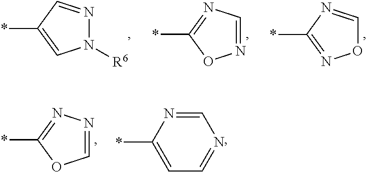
N1([R6])N=CC(*)=C1.C1(*)=NC=NO1.O1C=NC(*)=N1.C1(*)=NN=CO1.C1(*)=CC=NC=N1
